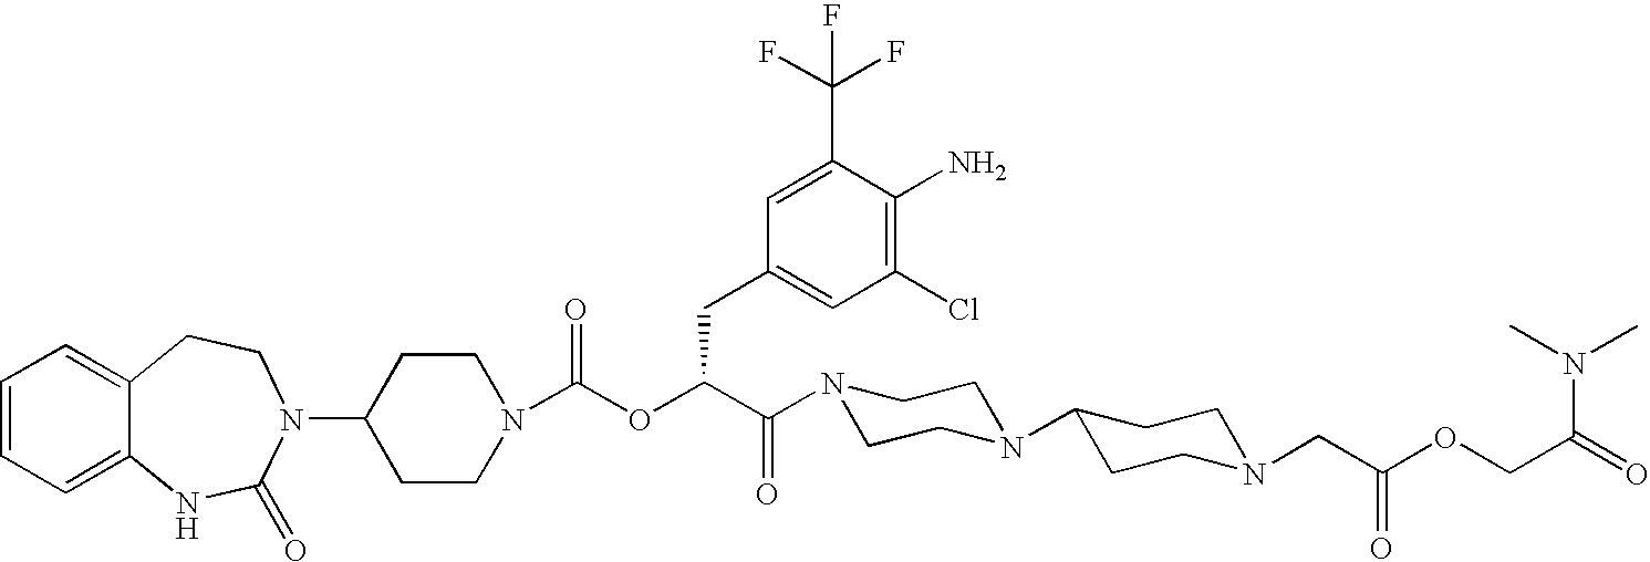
C1=CC=C2C(=C1)CCN(C1CCN(C(OC(C(N3CCN(C4CCN(CC(OCC(N(C)C)=O)=O)CC4)CC3)=O)CC3=CC(Cl)=C(N)C(C(F)(F)F)=C3)=O)CC1)C(=O)N2
